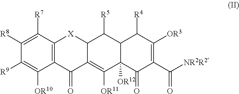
C12=C(C([R7])=C([R8])C([R9])=C1[OR10])[X]C1C(=C([OR11])C3([OR12])C(C1[R5])C([R4])C([OR3])=C(C(=O)[NR2R2])C3=O)C2=O
